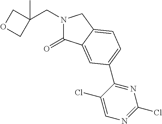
N1(CC2(C)COC2)C(=O)C2=CC(C3=NC(Cl)=NC=C3Cl)=CC=C2C1
